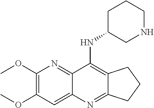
COC1=C(OC)C=C2C(=N1)C(NC1CNCCC1)=C1C(=N2)CCC1
